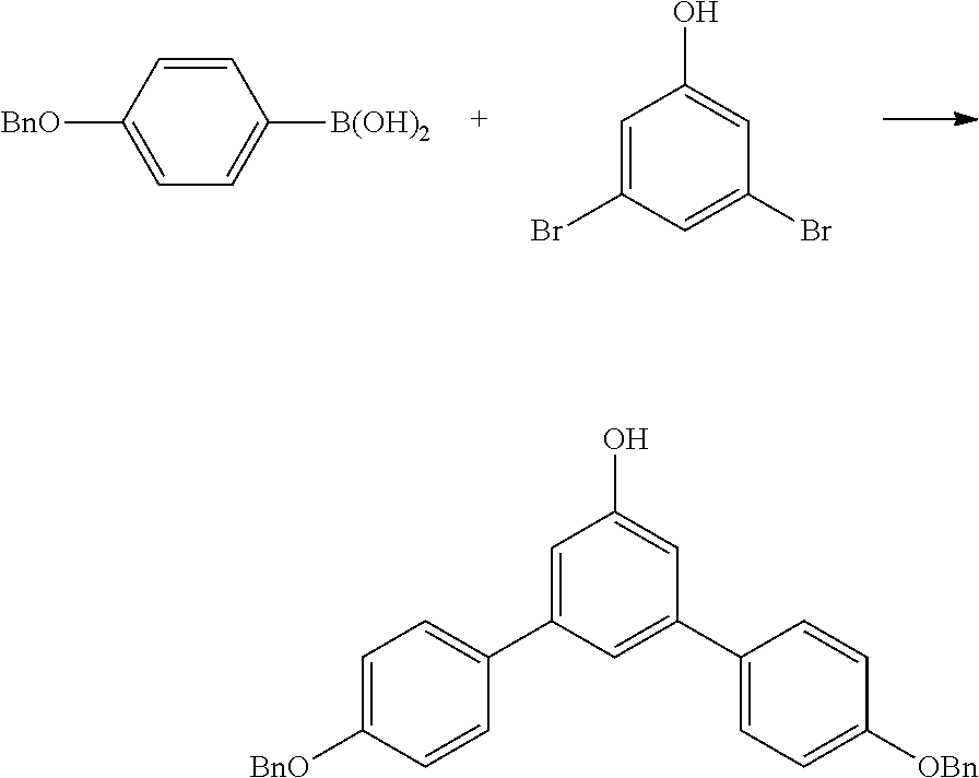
C1=CC([BnO])=CC=C1[B(OH)2].C1=C(Br)C=C(Br)C=C1O.C1=C(C2=CC=C([BnO])C=C2)C=C(C2=CC=C([OBn])C=C2)C=C1O
